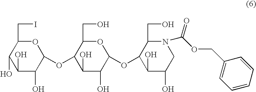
O1C(CI)C(O)C(O)C(O)C1OC1C(CO)OC(OC2C(CO)N(C(OCC3=CC=CC=C3)=O)CC(O)C2O)C(O)C1O
